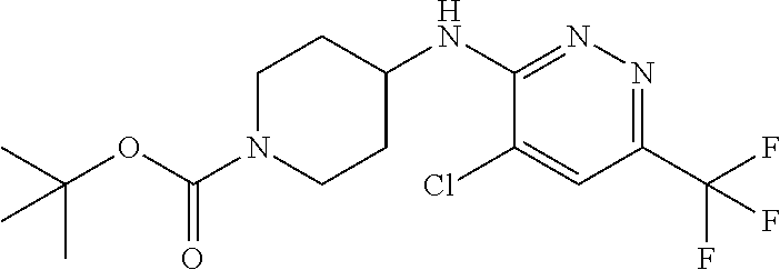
C1(C(F)(F)F)=NN=C(NC2CCN(C(OC(C)(C)C)=O)CC2)C(Cl)=C1
